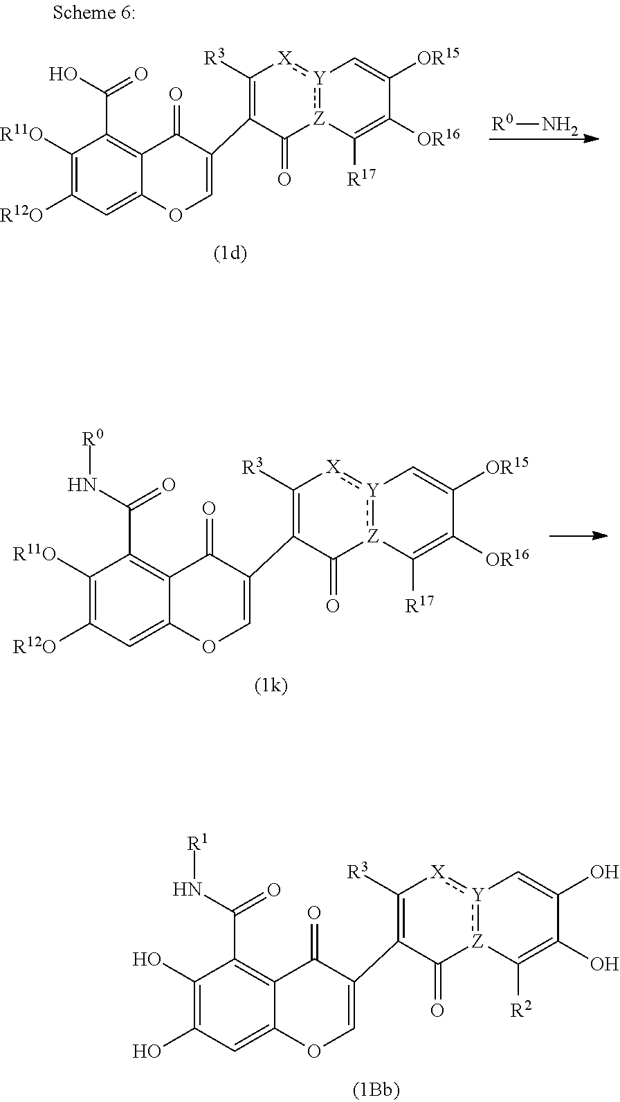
C1(O)=C(O)C=C2C(=C1C(N[R1])=O)C(=O)C(C1=C([R3])[X]:[Y]3:[Z](C1=O)C([R2])=C(O)C(O)=C3)=CO2.C1([R11O])=C([R12O])C=C2C(=C1C(N[R0])=O)C(=O)C(C1=C([R3])[X]:[Y]3:[Z](C1=O)C([R17])=C([OR16])C([OR15])=C3)=CO2.[R0]N.C1([R11O])=C([R12O])C=C2C(=C1C(O)=O)C(=O)C(C1=C([R3])[X]:[Y]3:[Z](C1=O)C([R17])=C([OR16])C([OR15])=C3)=CO2
